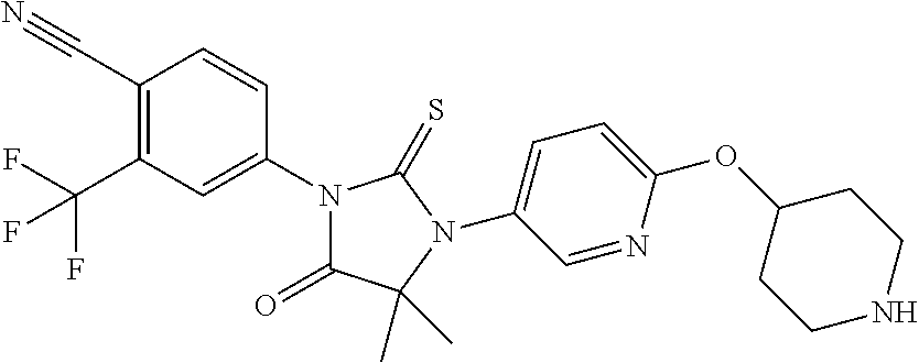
C1(C#N)=C(C(F)(F)F)C=C(N2C(=O)C(C)(C)N(C3=CC=C(OC4CCNCC4)N=C3)C2=S)C=C1
